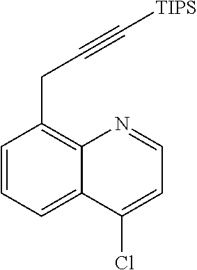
C1=CC=C2C(=C1CC#C[TIPS])N=CC=C2Cl
